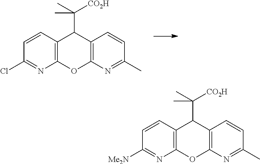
C12=C(N=C(C)C=C1)OC1=C(C2C(C)([CO2H])C)C=CC(Cl)=N1.C12=C(N=C(C)C=C1)OC1=C(C2C(C)([CO2H])C)C=CC([Me2N])=N1
